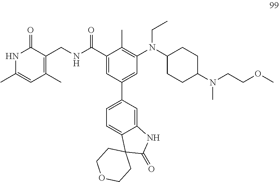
CN(C1CCC(N(CC)C2=C(C)C(C(NCC3=C(C)C=C(C)NC3=O)=O)=CC(C3=CC=C4C(=C3)NC(=O)C43CCOCC3)=C2)CC1)CCOC
